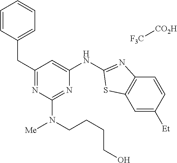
C1=CC=CC=C1CC1=NC(N(CCCCO)[Me])=NC(NC2=NC3=C(C=C([Et])C=C3)S2)=C1.[F3C][CO2H]
